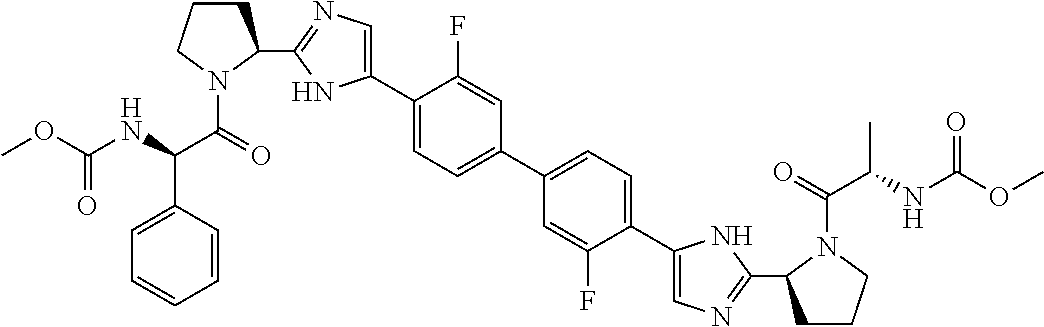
C1(C2=CN=C(C3CCCN3C(=O)C(NC(OC)=O)C3=CC=CC=C3)N2)=CC=C(C2=CC=C(C3=CN=C(C4CCCN4C(=O)C(NC(OC)=O)C)N3)C(F)=C2)C=C1F
